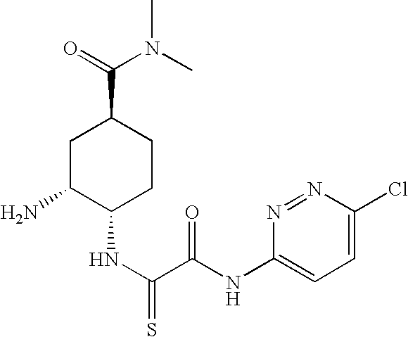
C1C(N)C(NC(=S)C(NC2=CC=C(Cl)N=N2)=O)CCC1C(=O)N(C)C
